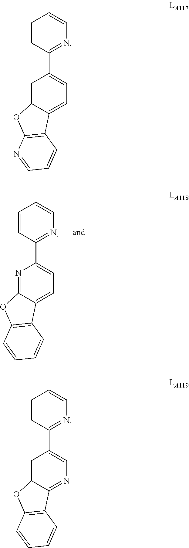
N1=C2C(=CC=C1C1=NC=CC=C1)C1=C(O2)C=CC=C1.C1=C2C(=CC=C1C1=NC=CC=C1)C1=C(O2)N=CC=C1.C1=C2C(=NC=C1C1=NC=CC=C1)C1=C(O2)C=CC=C1
